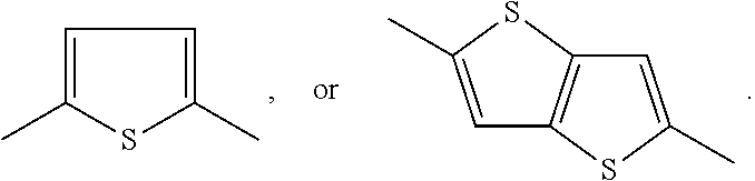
CC1=CC=C(C)S1.C1=C(C)SC2=C1SC(C)=C2
